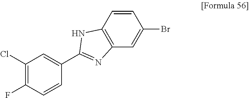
C1(Cl)=C(F)C=CC(C2=NC3=C(C=CC(Br)=C3)N2)=C1
